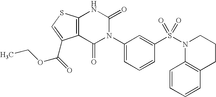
C12=C(C(=O)N(C3=CC=CC(S(N4C5=C(CCC4)C=CC=C5)(=O)=O)=C3)C(=O)N1)C(C(=O)OCC)=CS2
